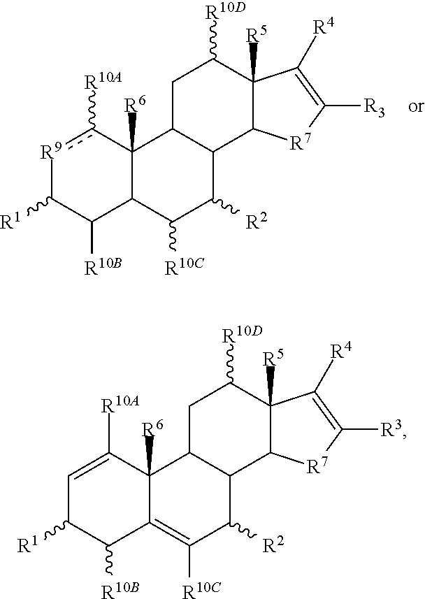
[R9]1c([R10A])C2([R6])C(C([R10B])C1[R1])C([R10C])C([R2])C1C2CC([R10D])C2([R5])C1[R7]C([R3])=C2[R4].C1=C([R10A])C2([R6])C(=C([R10C])C([R2])C3C2CC([R10D])C2([R5])C3[R7]C([R3])=C2[R4])C([R10B])C1[R1]
